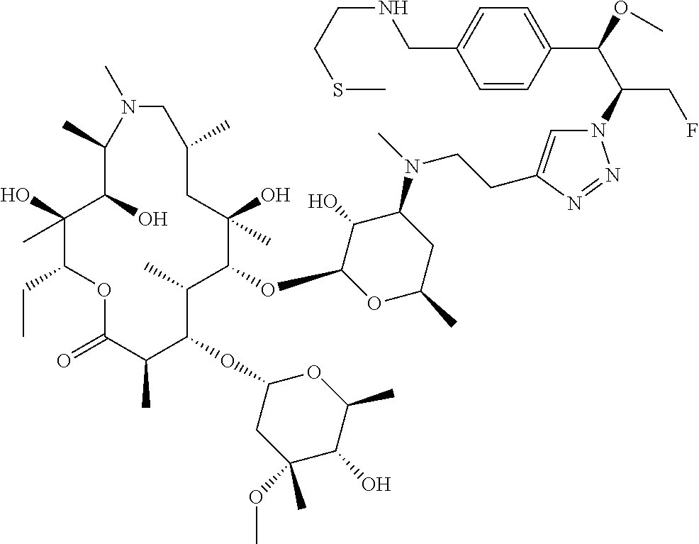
C1(O)(C)C(CC)OC(=O)C(C)C(OC2CC(OC)(C)C(O)C(C)O2)C(C)C(OC2OC(C)CC(N(C)CCC3=CN(C(C(OC)C4=CC=C(CNCCSC)C=C4)CF)N=N3)C2O)C(O)(C)CC(C)CN(C)C(C)C1O
